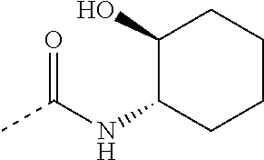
CC(NC1CCCCC1O)=O
